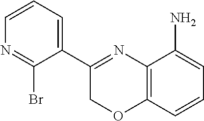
N1=C(Br)C(C2=NC3=C(OC2)C=CC=C3N)=CC=C1
